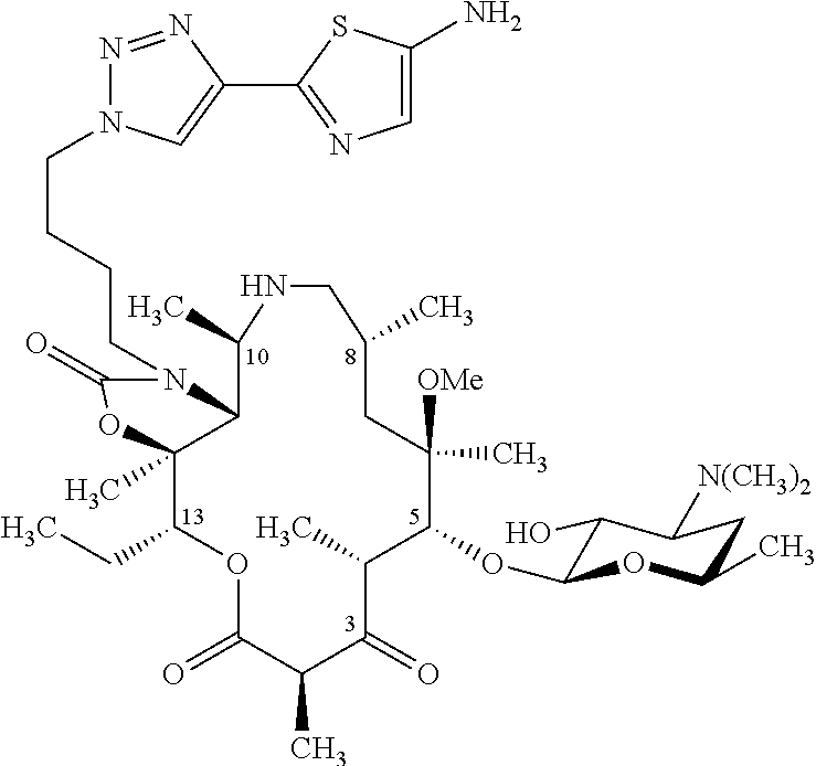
C12C(C)(C(CC)OC(=O)C(C)C(=O)C(C)C(OC3C(O)C([N(CH3)2])CC(C)O3)C(C)([OMe])CC(C)CNC1C)OC(=O)N2CCCCN1N=NC(C2=NC=C(N)S2)=C1
